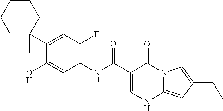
C1(NC(C2=CNC3=CC(CC)=CN3C2=O)=O)=C(F)C=C(C2(C)CCCCC2)C(O)=C1.[H]
